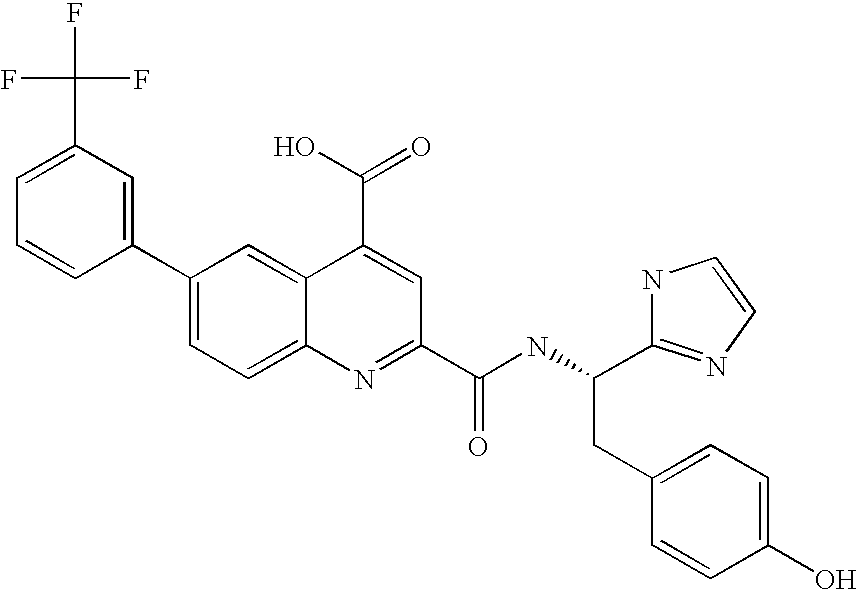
C1(C(F)(F)F)=CC=CC(C2=CC=C3C(=C2)C(C(O)=O)=CC(C(NC(CC2=CC=C(O)C=C2)C2=NC=CN2)=O)=N3)=C1
